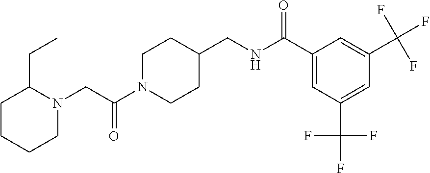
C(C(N1CCC(CNC(C2=CC(C(F)(F)F)=CC(C(F)(F)F)=C2)=O)CC1)=O)N1C(CC)CCCC1
